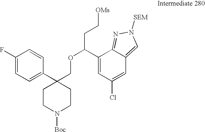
C1(C2(COC(CC[OMs])C3=CC(Cl)=CC4=CN([SEM])N=C34)CCN([Boc])CC2)=CC=C(F)C=C1
